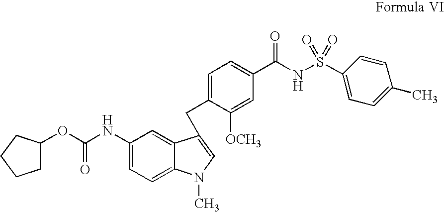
C(NC1=CC=C2C(=C1)C(CC1=CC=C(C(NS(C3=CC=C(C)C=C3)(=O)=O)=O)C=C1[OCH3])=CN2C)(=O)OC1CCCC1
